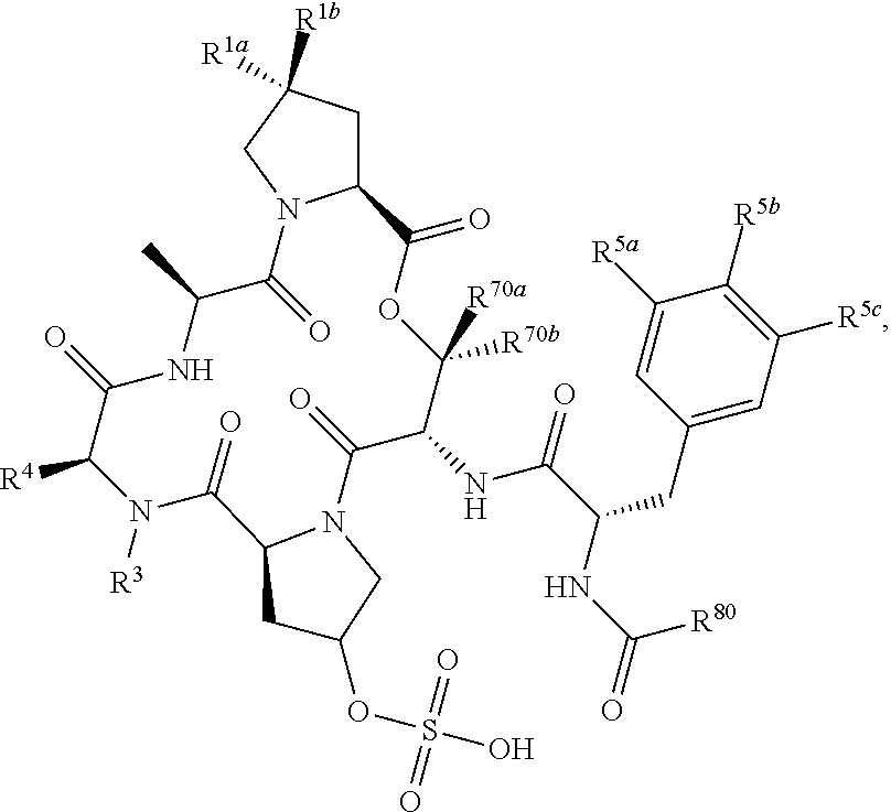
C12CC([R1b])([R1a])CN1C(=O)C(C)NC(=O)C([R4])N([R3])C(=O)C1N(C(=O)C(NC(=O)C(CC3=CC([R5c])=C([R5b])C([R5a])=C3)NC(=O)[R80])C([R70a])([R70b])OC2=O)CC(OS(O)(=O)=O)C1
